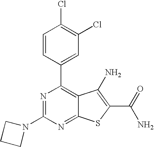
N1=C(N2CCC2)N=C2C(=C1C1=CC(Cl)=C(Cl)C=C1)C(N)=C(C(N)=O)S2
